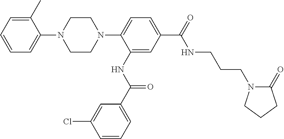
C1=C(C)C(N2CCN(C3=CC=C(C(NCCCN4C(=O)CCC4)=O)C=C3NC(=O)C3=CC=CC(Cl)=C3)CC2)=CC=C1
